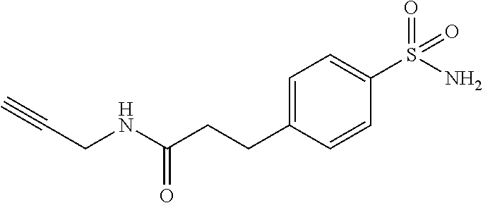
C1=C(CCC(NCC#C)=O)C=CC(S(N)(=O)=O)=C1
